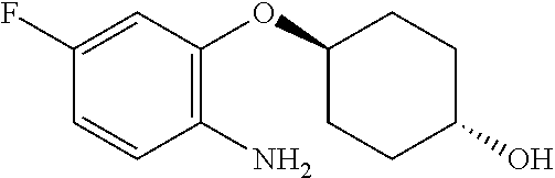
C1(F)=CC(OC2CCC(O)CC2)=C(N)C=C1
